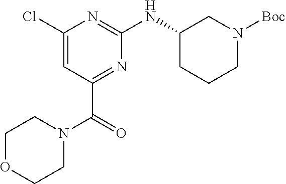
ClC1=CC(C(N2CCOCC2)=O)=NC(NC2CCCN([Boc])C2)=N1
